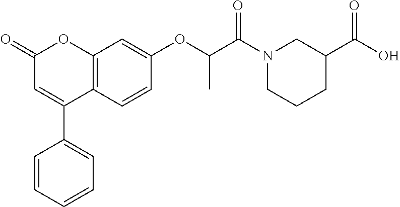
C12=C(C=CC(OC(C(N3CCCC(C(O)=O)C3)=O)C)=C1)C(C1=CC=CC=C1)=CC(=O)O2
